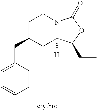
C1=CC(CC2CC3([H])N(CC2)C(=O)OC3CC)=CC=C1
